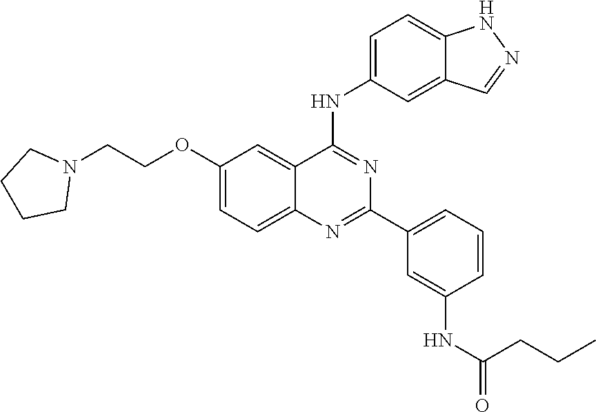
N1=C(C2=CC=CC(NC(=O)CCC)=C2)N=C(NC2=CC=C3NN=CC3=C2)C2=CC(OCCN3CCCC3)=CC=C12
